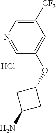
C1=C([CF3])C=C(OC2CC(N)C2)C=N1.Cl
